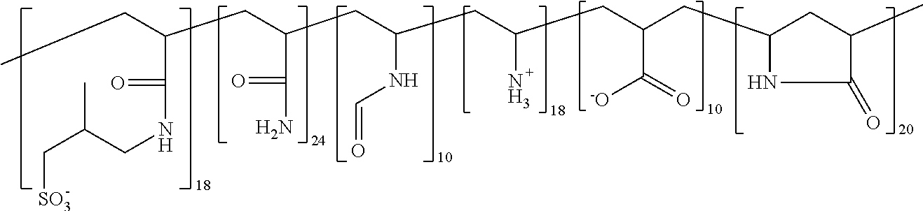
CCC(CC(CC(CC(CC(CC1CC(C)C(=O)N1)C(=O)[-O])N)NC=O)C(=O)N)C(=O)NCC(C[SO3])C
